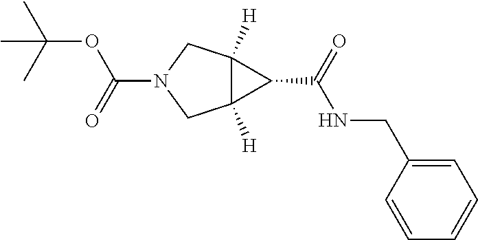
C1=CC=CC=C1CNC(C1C2([H])C1([H])CN(C(=O)OC(C)(C)C)C2)=O
